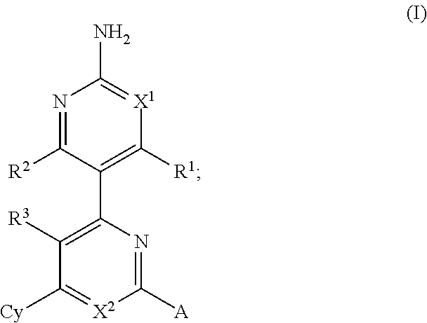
C1(C2=C([R3])C([Cy])=[X2]C([A])=N2)=C([R1])[X1]=C(N)N=C1[R2]
